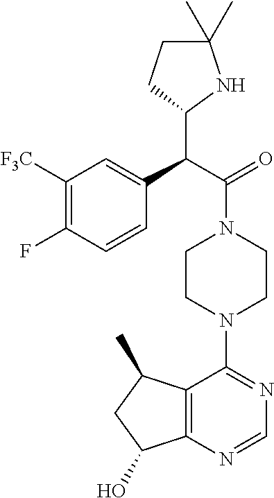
C1([F3C])=C(F)C=CC(C(C(=O)N2CCN(C3=NC=NC4=C3C(C)CC4O)CC2)C2NC(C)(C)CC2)=C1
